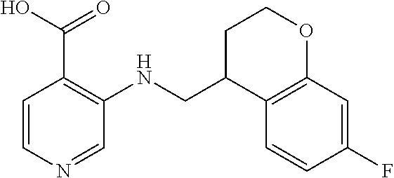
C1(F)=CC2=C(C=C1)C(CNC1=C(C(O)=O)C=CN=C1)CCO2
